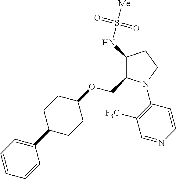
C1(NS([Me])(=O)=O)C(COC2CCC(C3=CC=CC=C3)CC2)N(C2=C([F3C])C=NC=C2)CC1
